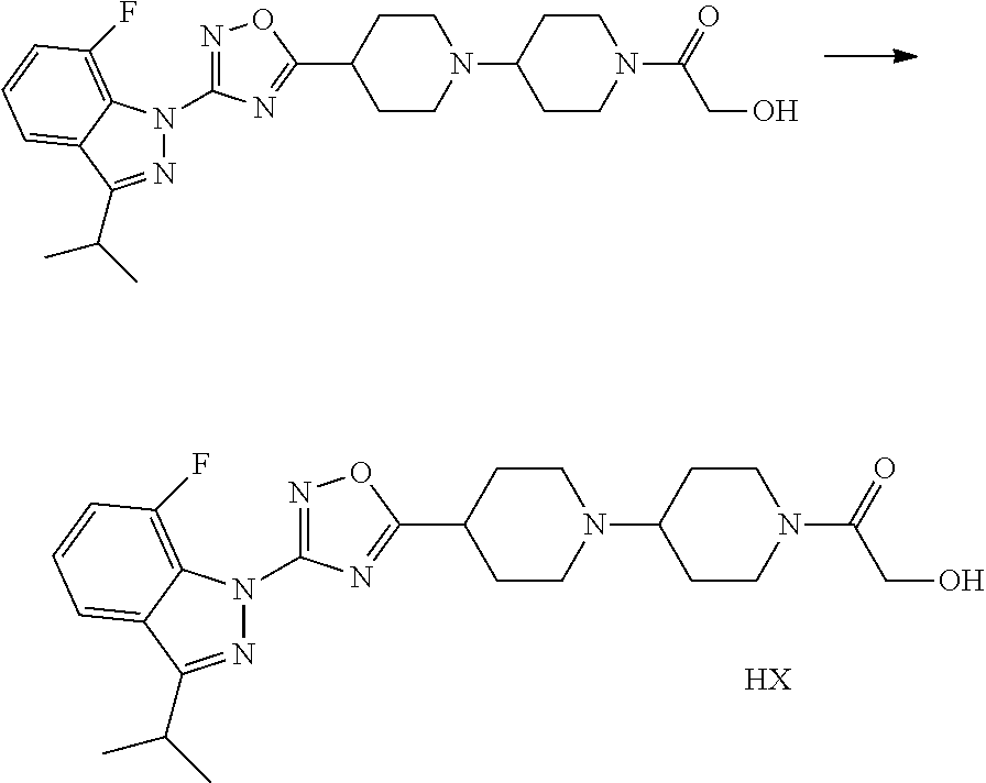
N1=C(N2N=C(C(C)C)C3=CC=CC(F)=C23)N=C(C2CCN(C3CCN(C(=O)CO)CC3)CC2)O1.N1=C(N2N=C(C(C)C)C3=CC=CC(F)=C23)N=C(C2CCN(C3CCN(C(=O)CO)CC3)CC2)O1.[HX]
